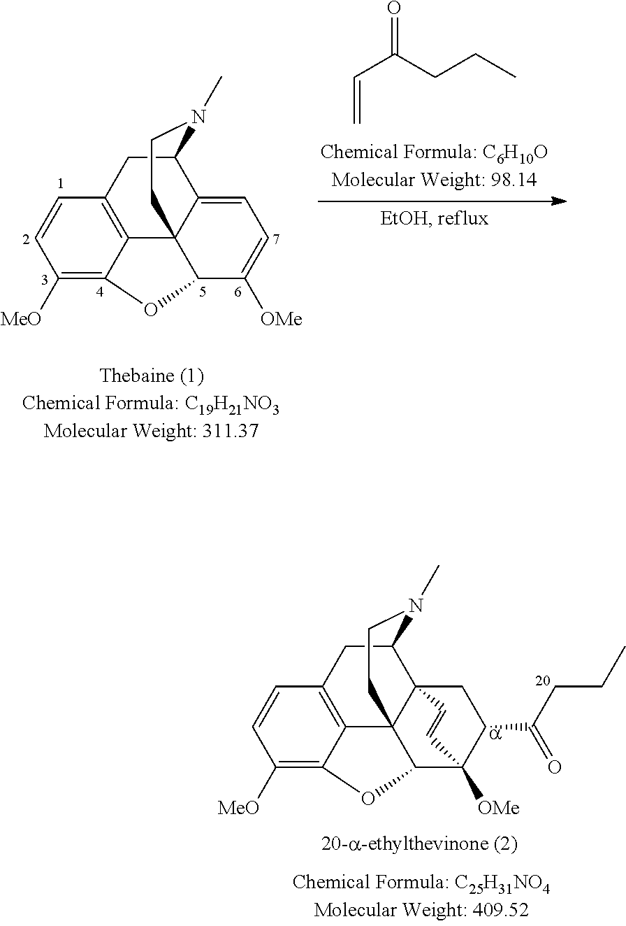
C1([MeO])=C2C3=C(C=C1)CC1C4=CC=C([OMe])C(C34CCN1C)O2.C(=C)C(=O)CCC.C1([MeO])=C2C3=C(C=C1)CC1C45C3(C(C([OMe])(C(C(CCC)=O)C4)C=C5)O2)CCN1C
